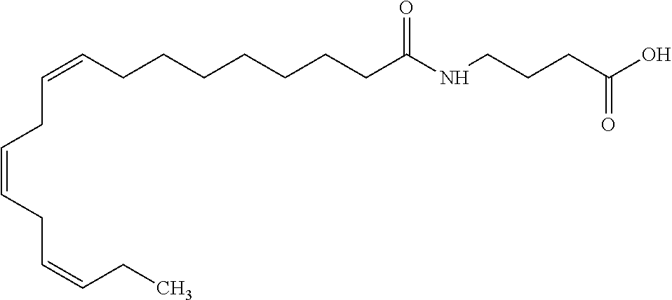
C(CCCCC(NCCCC(=O)O)=O)CCC=CCC=CCC=CCC
